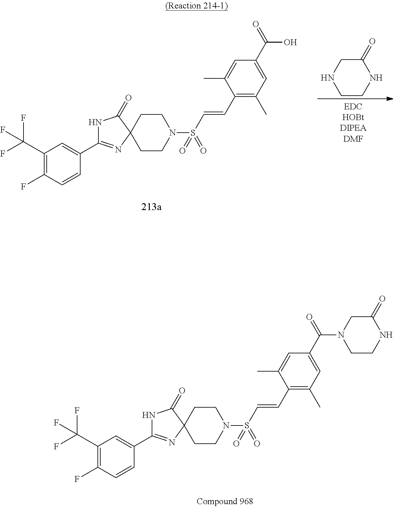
C1CNC(=O)CN1.C(C1=C(C)C=C(C(=O)O)C=C1C)=CS(N1CCC2(N=C(C3=CC(C(F)(F)F)=C(F)C=C3)NC2=O)CC1)(=O)=O.C(C1=C(C)C=C(C(=O)N2CCNC(=O)C2)C=C1C)=CS(N1CCC2(N=C(C3=CC(C(F)(F)F)=C(F)C=C3)NC2=O)CC1)(=O)=O
